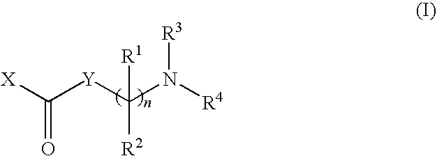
[X]C([Y]C(N([R4])[R3])([R1])[R2])=O
